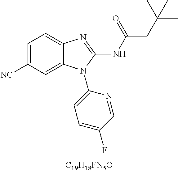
C1=C([NC])C=C2C(=C1)N=C(NC(=O)CC(C)(C)C)N2C1=CC=C(F)C=N1.[C19H18FN5O]
